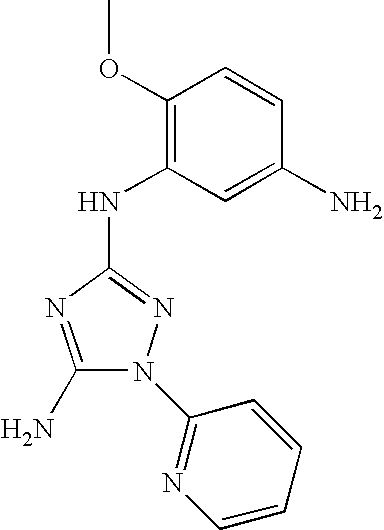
C1(N)=NC(NC2=C(OC)C=CC(N)=C2)=NN1C1=NC=CC=C1
